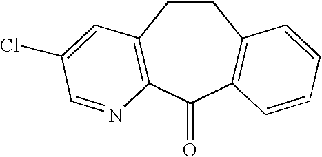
C1CC2=C(C(=O)C3=C1C=CC=C3)N=CC(Cl)=C2
